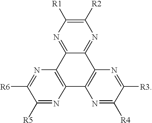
C12=C(C3=NC([R1])=C([R2])N=C3C3=C1N=C([R4])C([R3])=N3)N=C([R6])C([R5])=N2
